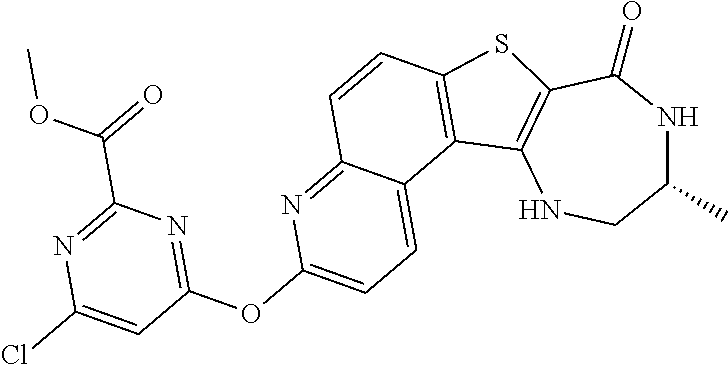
C1(C)NC(=O)C2=C(NC1)C1=C(S2)C=CC2=NC(OC3=NC(C(=O)OC)=NC(Cl)=C3)=CC=C12
